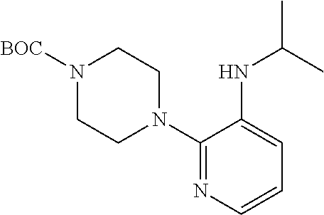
N1([BOC])CCN(C2=NC=CC=C2NC(C)C)CC1
